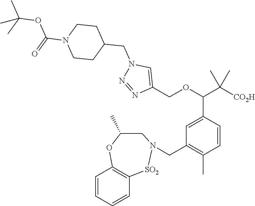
C1=CC=CC2=C1OC(C)CN(CC1=C(C)C=CC(C(C([CO2H])(C)C)OCC3=CN(CC4CCN(C(=O)OC(C)(C)C)CC4)N=N3)=C1)[SO2]2
